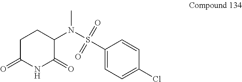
C1C(=O)NC(=O)C(N(S(C2=CC=C(Cl)C=C2)(=O)=O)C)C1
